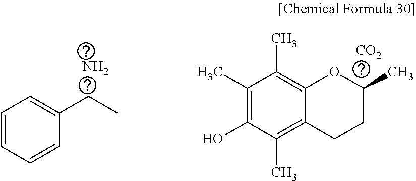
C1=CC=CC(CC)=C1.N.C1(C)=C(O)C(C)=C2C(=C1C)OC(C)CC2.[CO2]
